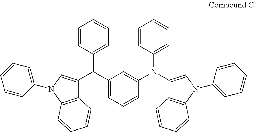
C12=C(N(C3=CC=CC=C3)C=C1C(C1=CC=CC(N(C3=CC=CC=C3)C3=CN(C4=CC=CC=C4)C4=C3C=CC=C4)=C1)C1=CC=CC=C1)C=CC=C2
